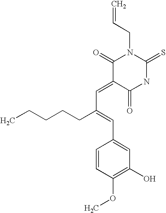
C=CCN1C(=O)C(=CC(CCCCC)=CC2=CC(O)=C(OC)C=C2)C(=O)NC1=S
